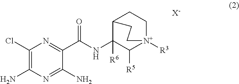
C1(Cl)=C(N)N=C(N)C(C(NC2([R6])C3CC[N+]([R3])(C2[R5])CC3)=O)=N1.[X-]
